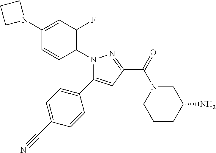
C1(C2=CC(C(=O)N3CCCC(N)C3)=NN2C2=C(F)C=C(N3CCC3)C=C2)=CC=C(C#N)C=C1
